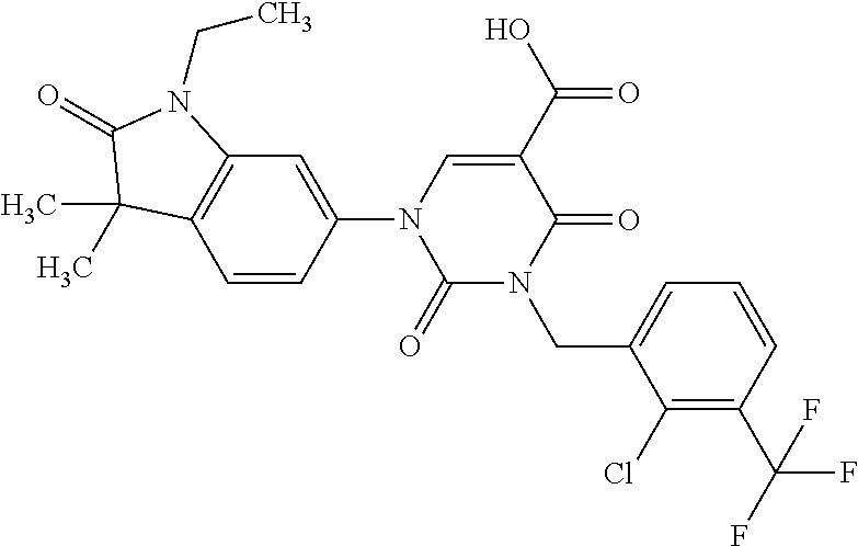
C1(=O)N(CC2=CC=CC(C(F)(F)F)=C2Cl)C(=O)C(C(=O)O)=CN1C1=CC2=C(C=C1)C(C)(C)C(=O)N2CC
